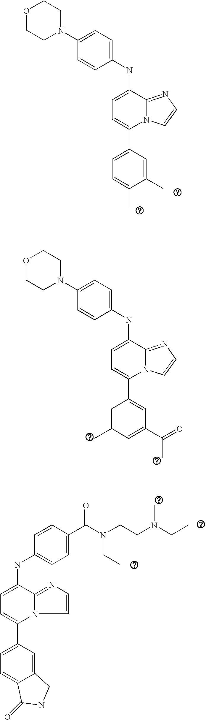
C1=C(NC2=CC=C(N3CCOCC3)C=C2)C2=NC=CN2C(C2=CC=C(C)C(C)=C2)=C1.C1=C(NC2=CC=C(N3CCOCC3)C=C2)C2=NC=CN2C(C2=CC(C(=O)C)=CC(C)=C2)=C1.C1=C(NC2=CC=C(C(N(CCN(CC)C)CC)=O)C=C2)C2=NC=CN2C(C2=CC=C3C(=C2)CNC3=O)=C1
